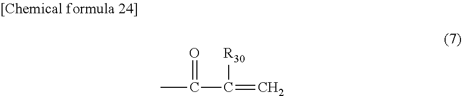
CC(C(=C)[R30])=O
